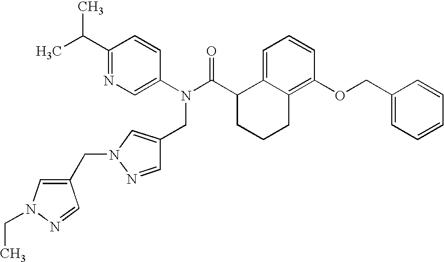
C1(C(C)C)=NC=C(N(C(C2CCCC3=C(OCC4=CC=CC=C4)C=CC=C23)=O)CC2=CN(CC3=CN(CC)N=C3)N=C2)C=C1
